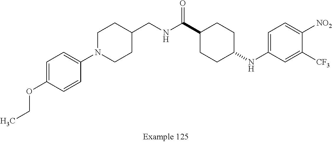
C1=C(OCC)C=CC(N2CCC(CNC(C3CCC(NC4=CC=C([NO2])C([CF3])=C4)CC3)=O)CC2)=C1
